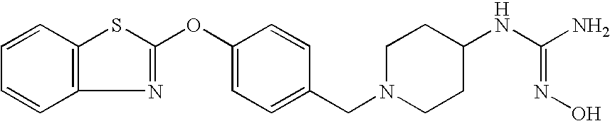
C1=CC2=C(C=C1)N=C(OC1=CC=C(CN3CCC(NC(N)=NO)CC3)C=C1)S2
